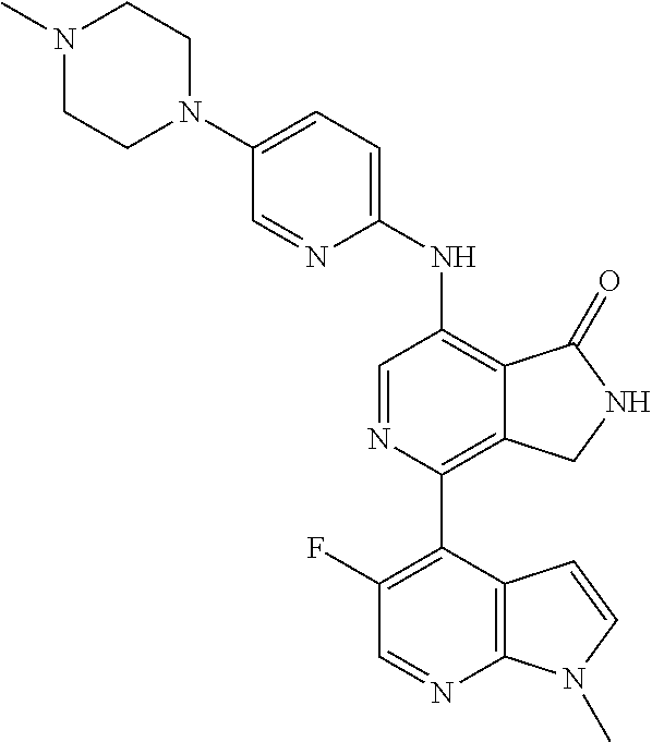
C1(N2CCN(C)CC2)=CC=C(NC2=C3C(=C(C4=C(F)C=NC5=C4C=CN5C)N=C2)CNC3=O)N=C1
